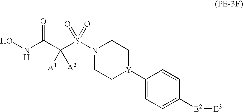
ONC(C(S(N1CC[Y](C2=CC=C([E2][E3])C=C2)CC1)(=O)=O)([A1])[A2])=O
